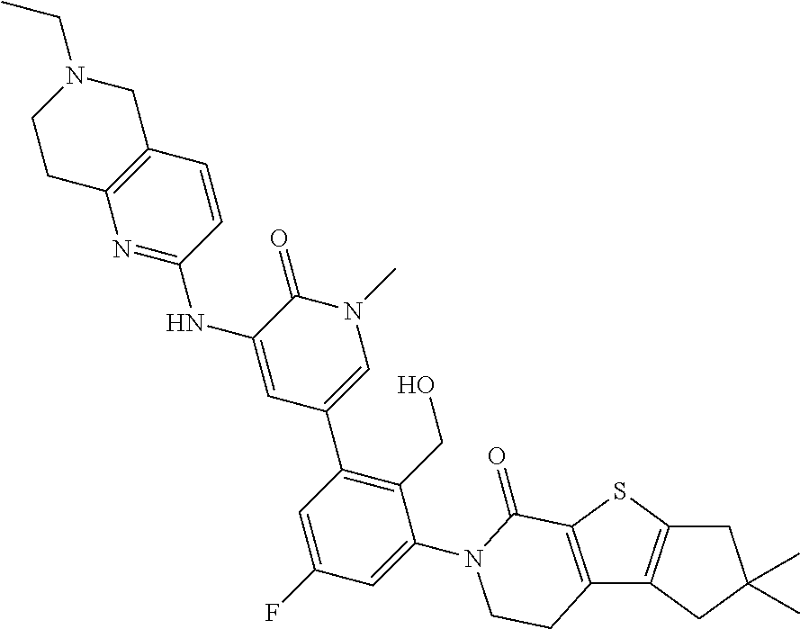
C12=C(C=CC(NC3=CC(C4=C(CO)C(N5C(=O)C6=C(C7=C(S6)CC(C)(C)C7)CC5)=CC(F)=C4)=CN(C)C3=O)=N1)CN(CC)CC2
